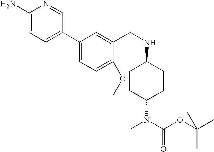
C1CC(N(C)C(OC(C)(C)C)=O)CCC1NCC1=CC(C2=CC=C(N)N=C2)=CC=C1OC
